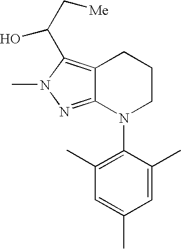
C12=NN(C)C(C(C[Me])O)=C1CCCN2C1=C(C)C=C(C)C=C1C
